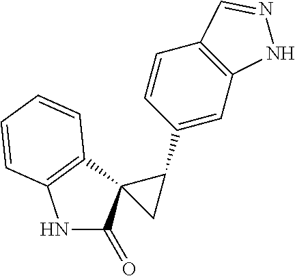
N1C(=O)C2(C3=C1C=CC=C3)C(C1=CC3=C(C=C1)C=NN3)C2
